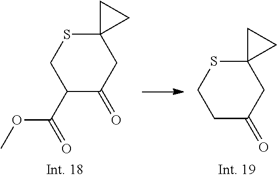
C12(SCC(C(=O)OC)C(=O)C1)CC2.C12(SCCC(=O)C1)CC2
